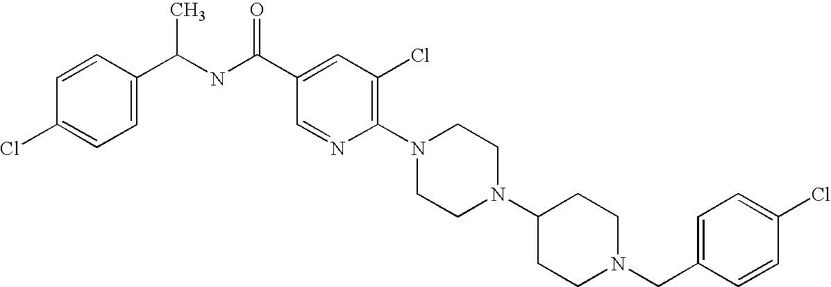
C1(Cl)=CC=C(CN2CCC(N3CCN(C4=C(Cl)C=C(C(NC(C5=CC=C(Cl)C=C5)C)=O)C=N4)CC3)CC2)C=C1
